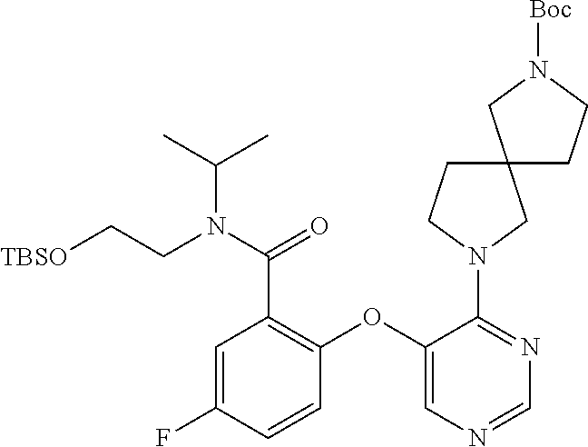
C1=NC=C(OC2=C(C(N(CC[TBSO])C(C)C)=O)C=C(F)C=C2)C(N2CC3(CC2)CN([Boc])CC3)=N1
